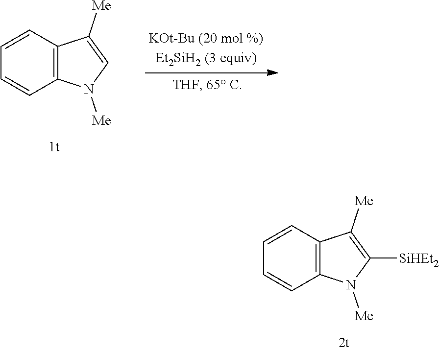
C1=CC2=C(C=C1)N([Me])C=C2[Me].C1=CC2=C(C=C1)N([Me])C([SiHEt2])=C2[Me]
